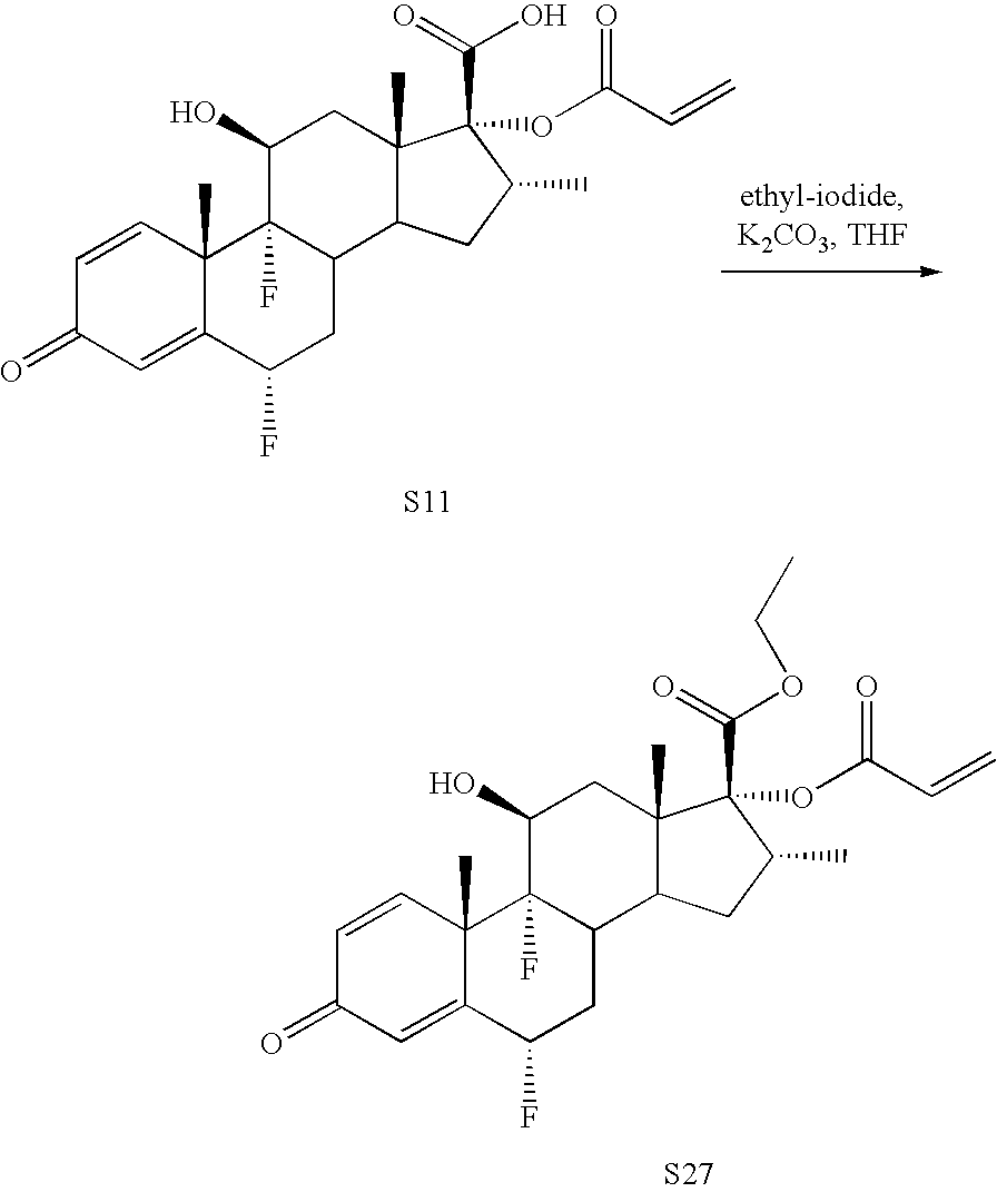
C1=CC2(C)C(=CC1=O)C(F)CC1C2(F)C(O)CC2(C)C1CC(C)C2(OC(C=C)=O)C(=O)OCC.[S27].C1=CC2(C)C(=CC1=O)C(F)CC1C2(F)C(O)CC2(C)C1CC(C)C2(OC(C=C)=O)C(=O)O.[S11]
